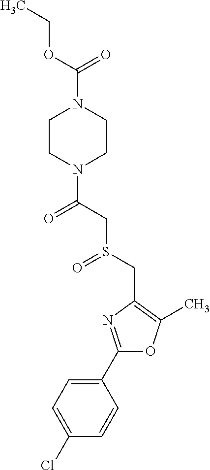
C1(C2=NC(CS(=O)CC(=O)N3CCN(C(OCC)=O)CC3)=C(C)O2)=CC=C(Cl)C=C1
